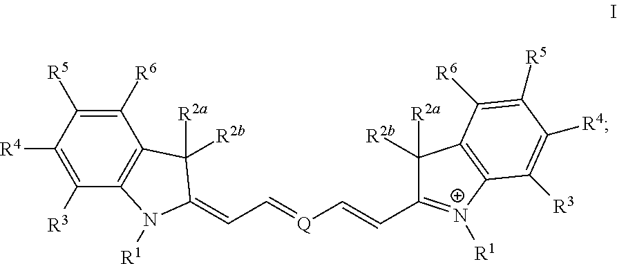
C1([R3])=C([R4])C([R5])=C([R6])C2=C1N([R1])C(=CC=[Q]C=CC1=[N+]([R1])C3=C(C1([R2a])[R2b])C([R6])=C([R5])C([R4])=C3[R3])C2([R2a])[R2b]
